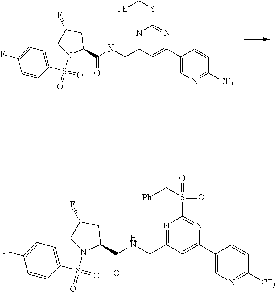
C1(C2=CC(CNC(C3CC(F)CN3S(=O)(C3=CC=C(F)C=C3)=O)=O)=NC(SC[Ph])=N2)=CN=C([CF3])C=C1.C1(C2=CC(CNC(C3CC(F)CN3S(=O)(C3=CC=C(F)C=C3)=O)=O)=NC(S(=O)(=O)C[Ph])=N2)=CN=C([CF3])C=C1
